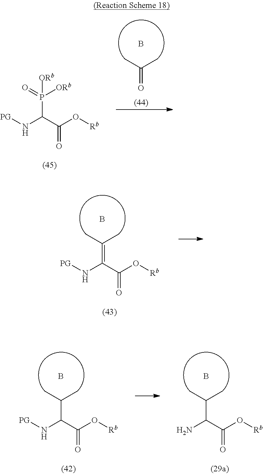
O=C(C)C.B.P(C(C(O[Rb])=O)N[PG])(=O)([ORb])[ORb].C(C(O[Rb])=O)(N[PG])=C(C)C.B.C(C(O[Rb])=O)(N)C(C)C.B.C(C(O[Rb])=O)(N[PG])C(C)C.B
